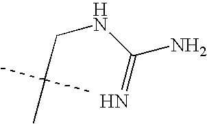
C(CNC(N)=N)(C)(C)C
